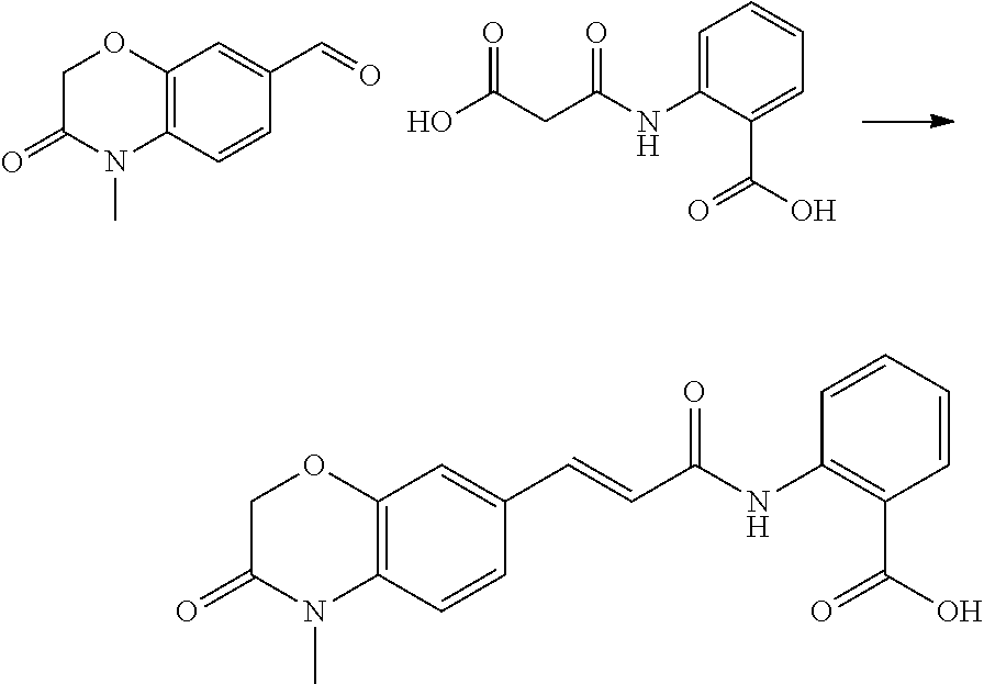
C12=C(C=CC(C=CC(NC3=C(C(O)=O)C=CC=C3)=O)=C1)N(C)C(=O)CO2.C12=C(C=CC(C=O)=C1)N(C)C(=O)CO2.OC(CC(NC1=CC=CC=C1C(O)=O)=O)=O
